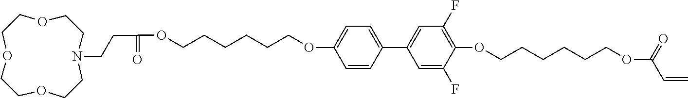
O1CCOCCOCCN(CCC(OCCCCCCOC2=CC=C(C3=CC(F)=C(OCCCCCCOC(C=C)=O)C(F)=C3)C=C2)=O)CC1
